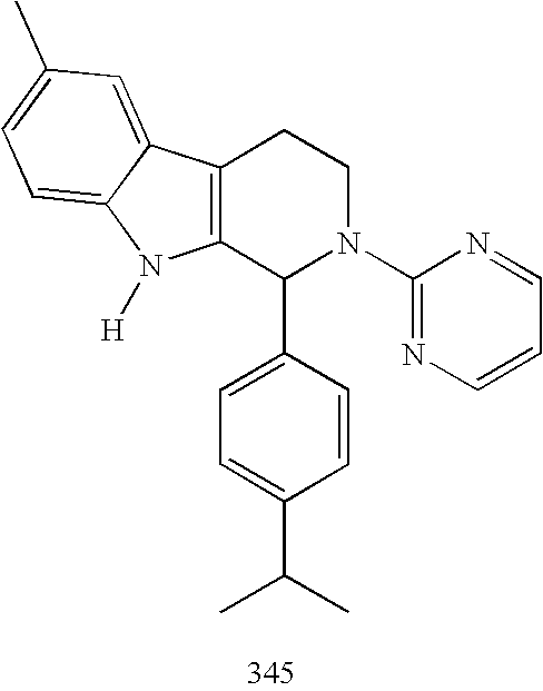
C12=C(C(C3=CC=C(C(C)C)C=C3)N(C3=NC=CC=N3)CC1)N([H])C1=CC=C(C)C=C21
